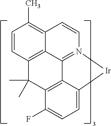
C12=N3C=CC4=C(C)C=CC(=C14)C(C)(C)C1=C2C(=CC=C1F)[Ir]3
